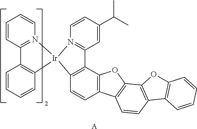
C1=CC2=C(C3=C1[Ir]1(N4=C3C=C(C(C)C)C=C4)N3=C(C=CC=C3)C3=C1C=CC=C3)OC1=C2C=CC2=C1OC1=C2C=CC=C1.[A]
